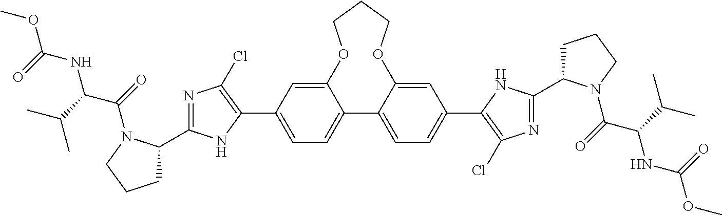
C12=CC(C3=C(Cl)N=C(C4CCCN4C(=O)C(C(C)C)NC(OC)=O)N3)=CC=C1C1=CC=C(C3=C(Cl)N=C(C4CCCN4C(=O)C(C(C)C)NC(OC)=O)N3)C=C1OCCCO2
